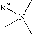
C[N+](C)(C)[R2]
